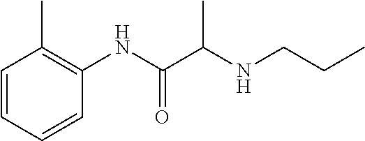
C1=CC=CC(NC(=O)C(C)NCCC)=C1C
